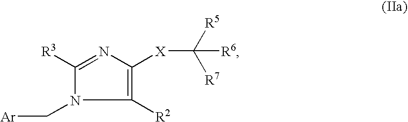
C1([R2])=C([X]C([R5])([R7])[R6])N=C([R3])N1C[Ar]
